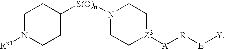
C1([S(O)n]N2CC[Z3]([A][R][E][Y])CC2)CCN([Rx1])CC1
